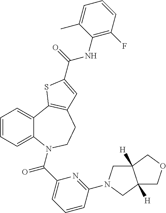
C1=CC=C2C(=C1)C1=C(CCN2C(C2=CC=CC(N3CC4([H])C([H])(C3)COC4)=N2)=O)C=C(C(=O)NC2=C(F)C=CC=C2C)S1
